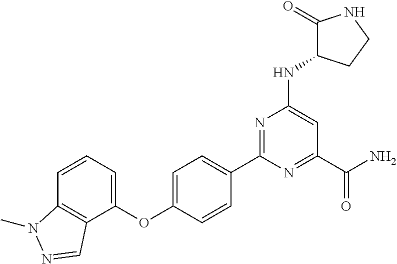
C1=CC(OC2=CC=CC3=C2C=NN3C)=CC=C1C1=NC(NC2C(=O)NCC2)=CC(C(=O)N)=N1
